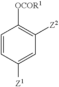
C1=CC([Z1])=CC([Z2])=C1[OCOR1]
